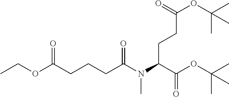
CCOC(CCCC(N(C)C(C(OC(C)(C)C)=O)CCC(OC(C)(C)C)=O)=O)=O
